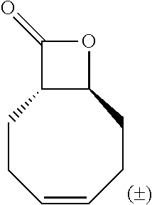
C1CC=CCCC2C1C(=O)O2
